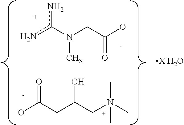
nc(N(CC(O)=O)C)n.O=C(CC(CN(C)(C)C)O)O.[X H2O]
